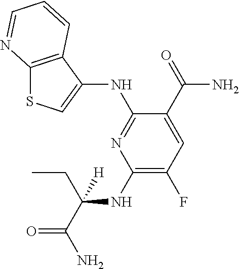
C12=C(C(NC3=NC(NC(CC)(C(=O)N)[H])=C(F)C=C3C(N)=O)=CS1)C=CC=N2
